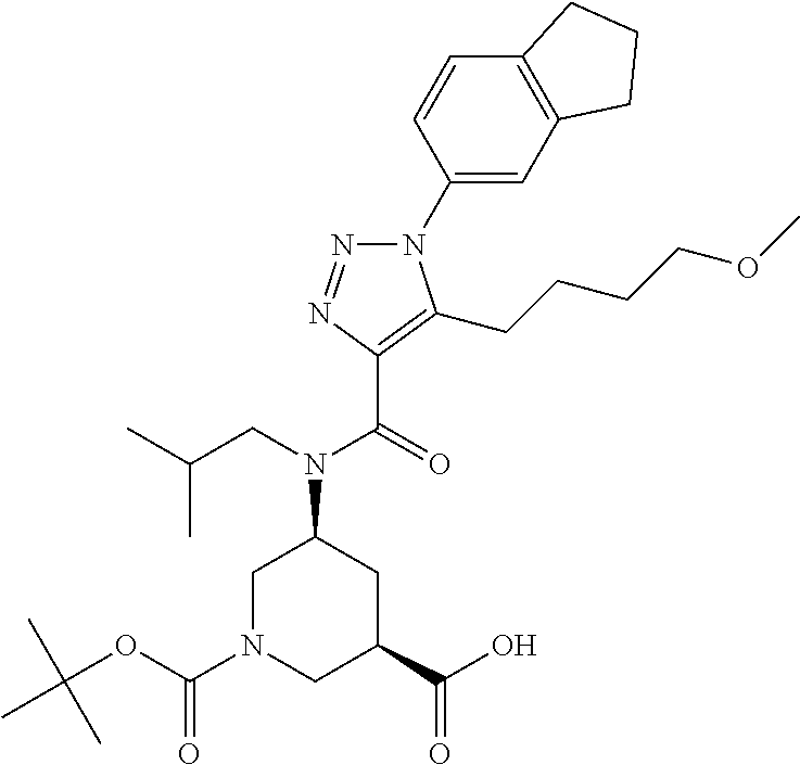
C1(N2N=NC(C(=O)N(CC(C)C)C3CN(C(OC(C)(C)C)=O)CC(C(O)=O)C3)=C2CCCCOC)=CC2=C(C=C1)CCC2
